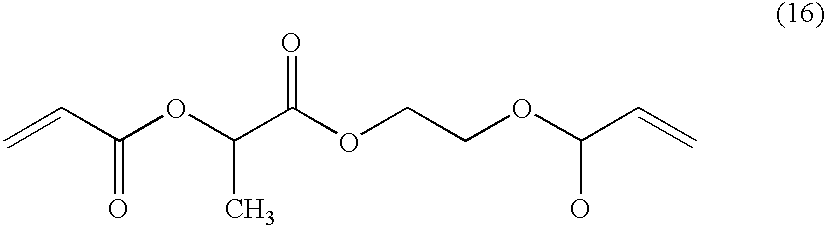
C=CC(OC(C(OCCOC(C=C)O)=O)C)=O
